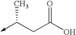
C<-C(CC(O)=O)C
